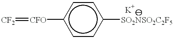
[CF2]=[CFO]c1ccc([SO2NSO2C2F5])cc1
